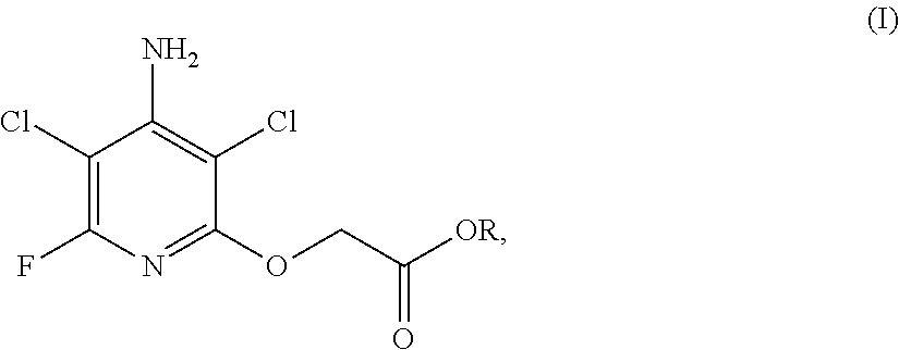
C1(Cl)=C(F)N=C(OCC([OR])=O)C(Cl)=C1N
